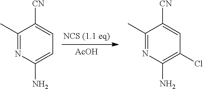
N1=C(C)C([CN])=CC=C1N.N1=C(C)C([CN])=CC(Cl)=C1N.[NCS (1.1 eq)].[AcOH]
